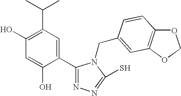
C1(O)=C(C(C)C)C=C(C2=NN=C(S)N2CC2=CC3=C(OCO3)C=C2)C(O)=C1
